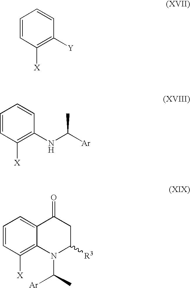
C1=CC([X])=C([Y])C=C1.C1=CC([X])=C(NC([Ar])C)C=C1.C1=CC([X])=C2C(=C1)C(=O)CC([R3])N2C(C)[Ar]
